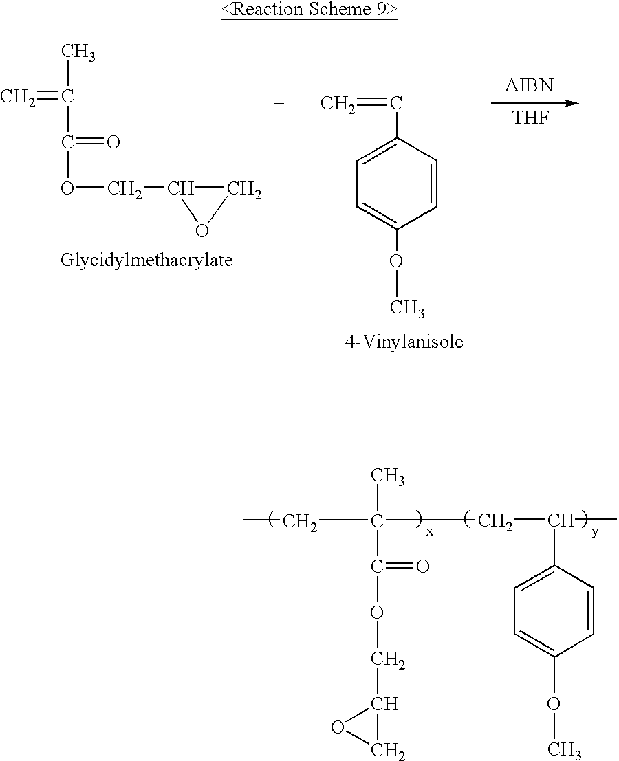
[THF].O(CC1CO1)C(=O)C(=C)C.C=CC1=CC=C(OC)C=C1.C(C(C1=CC=C(OC)C=C1)C)C(C(OCC1CO1)=O)(CC)C
